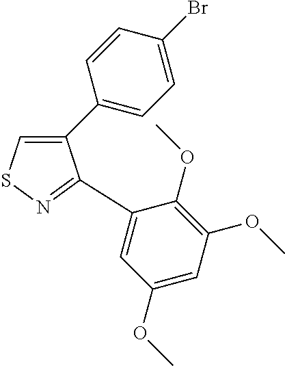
C1(C2=CC=C(Br)C=C2)=CSN=C1C1=CC(OC)=CC(OC)=C1OC
